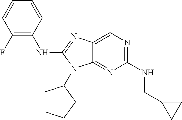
C1(NCC2CC2)=NC=C2C(=N1)N(C1CCCC1)C(NC1=C(F)C=CC=C1)=N2
